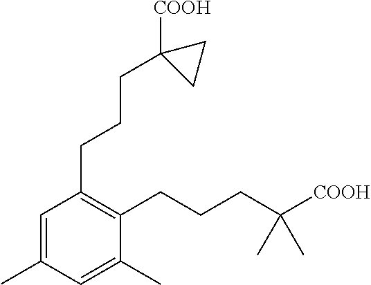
C1(C)=CC(CCCC2([COOH])CC2)=C(CCCC(C)(C)[COOH])C(C)=C1
